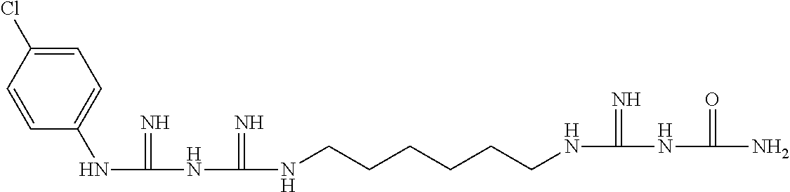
C1=CC(NC(NC(NCCCCCCNC(NC(N)=O)=N)=N)=N)=CC=C1Cl
